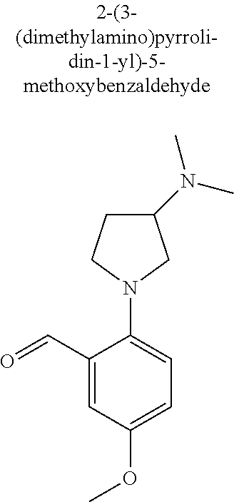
C1(N(C)C)CCN(C2=CC=C(OC)C=C2C=O)C1
